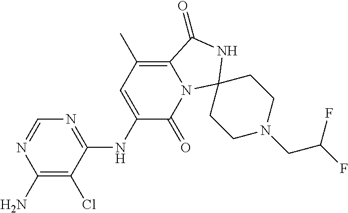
N1=C(NC2=CC(C)=C3N(C2=O)C2(NC3=O)CCN(CC(F)F)CC2)C(Cl)=C(N)N=C1
